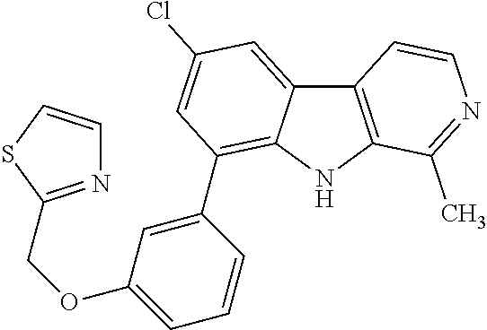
C12=C(NC3=C(C4=CC(OCC5=NC=CS5)=CC=C4)C=C(Cl)C=C13)C(C)=NC=C2
